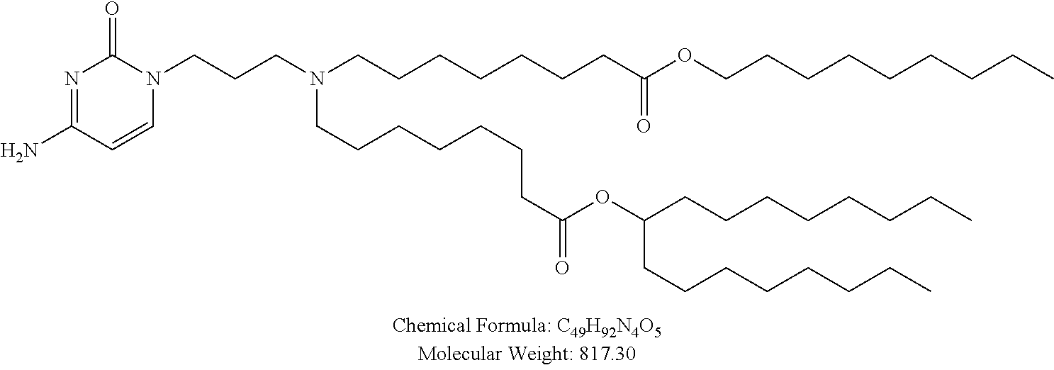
N1=C(N)C=CN(CCCN(CCCCCCCC(OCCCCCCCCC)=O)CCCCCCCC(OC(CCCCCCCC)CCCCCCCC)=O)C1=O
